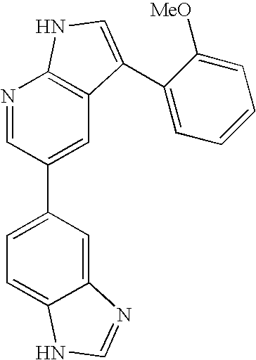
C12=CC(C3=CC4=C(N=C3)NC=C4C3=CC=CC=C3[MeO])=CC=C1NC=N2
